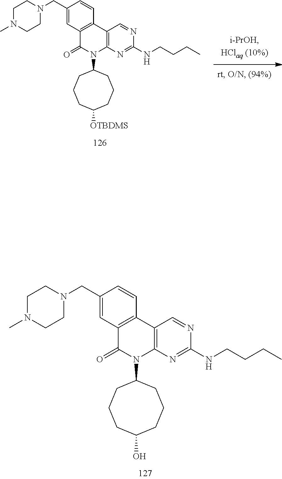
C12=C(C3=C(N(C4CCCC(O)CCC4)C1=O)N=C(NCCCC)N=C3)C=CC(CN1CCN(C)CC1)=C2.C12=C(C3=C(N(C4CCCC([OTBDMS])CCC4)C1=O)N=C(NCCCC)N=C3)C=CC(CN1CCN(C)CC1)=C2
